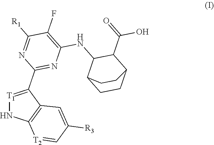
C1(NC2=C(F)C([R1])=NC(C3=[T1]NC4=C3C=C([R3])C=[T2]4)=N2)C2CCC(C1C(=O)O)CC2
